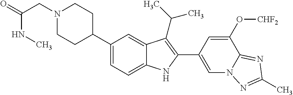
N1(CC(=O)NC)CCC(C2=CC=C3C(=C2)C(C(C)C)=C(C2=CN4C(=NC(C)=N4)C(O[CHF2])=C2)N3)CC1
